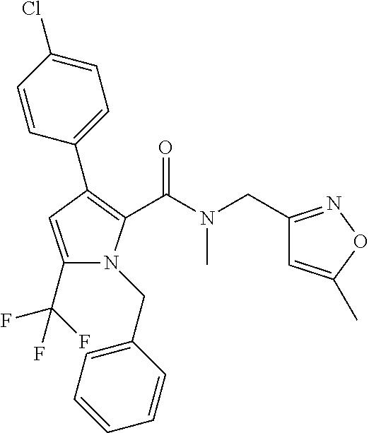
C1(C2=C(C(N(CC3=NOC(C)=C3)C)=O)N(CC3=CC=CC=C3)C(C(F)(F)F)=C2)=CC=C(Cl)C=C1
